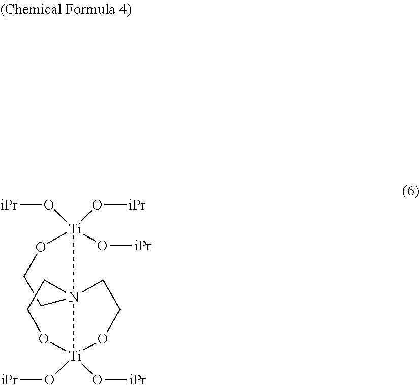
C1CO[Ti](O[iPr])(O[iPr])(O[iPr])N123CCO[Ti]2(O[iPr])(O[iPr])OCC3
